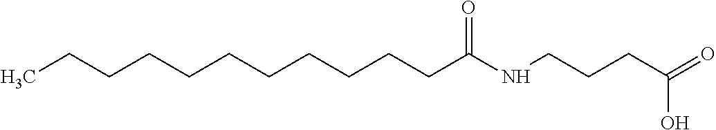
C(CCCCCCCCC(NCCCC(=O)O)=O)CC
